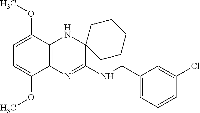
C1=C(OC)C2=C(C(OC)=C1)N=C(NCC1=CC=CC(Cl)=C1)C1(N2)CCCCC1
